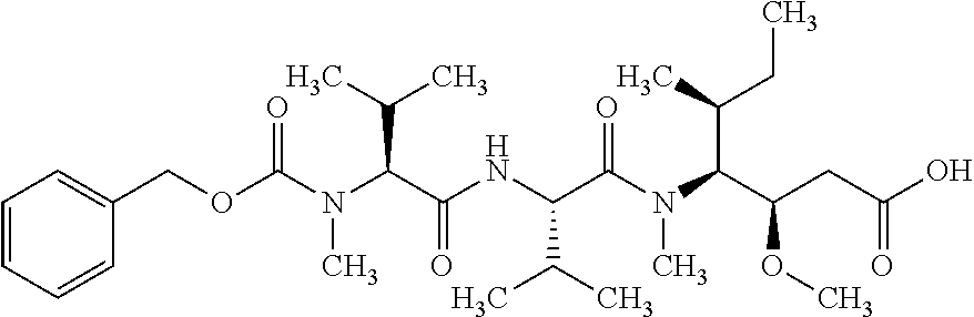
N(C(C(NC(C(N(C(C(CC(=O)O)OC)C(C)CC)C)=O)C(C)C)=O)C(C)C)(C)C(OCC1=CC=CC=C1)=O
